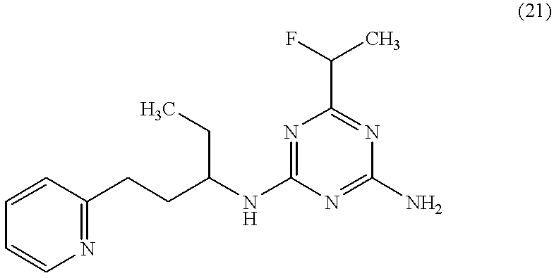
C1=CC=CN=C1CCC(NC1=NC(C(F)C)=NC(N)=N1)CC
